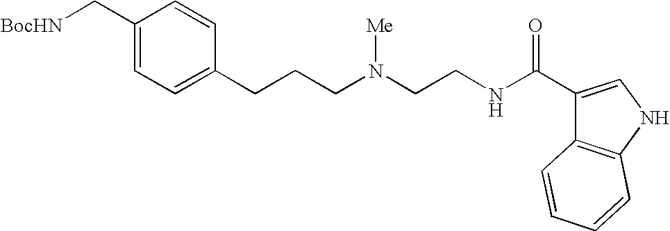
C1(C[BocHN])=CC=C(CCCN(CCNC(C2=CNC3=C2C=CC=C3)=O)[Me])C=C1
